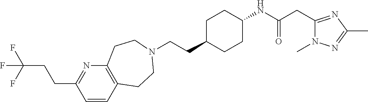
C1=CC2=C(N=C1CCC(F)(F)F)CCN(CCC1CCC(NC(CC3=NC(C)=NN3C)=O)CC1)CC2
